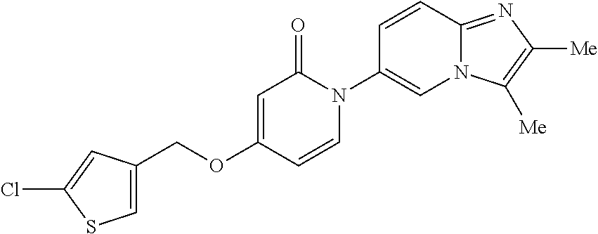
C1(COC2=CC(=O)N(C3=CN4C(=NC([Me])=C4[Me])C=C3)C=C2)=CSC(Cl)=C1
